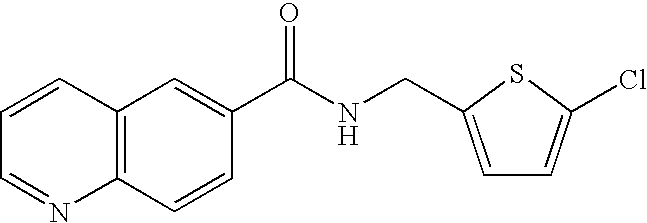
C1=CC=NC2=C1C=C(C(NCC1=CC=C(Cl)S1)=O)C=C2
